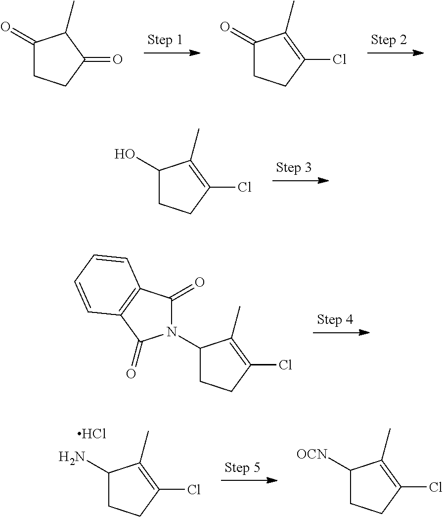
C1(=O)CCC(=O)C1C.C1(=O)CCC(Cl)=C1C.C1(O)CCC(Cl)=C1C.C1(N2C(=O)C3=C(C2=O)C=CC=C3)CCC(Cl)=C1C.C1(N)CCC(Cl)=C1C.Cl.C1([OCN])CCC(Cl)=C1C
